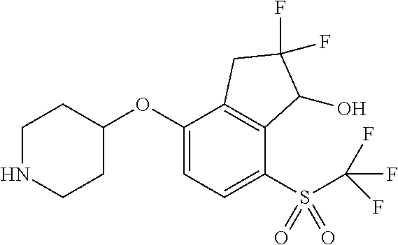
C1(OC2CCNCC2)=CC=C(S(C(F)(F)F)(=O)=O)C2=C1CC(F)(F)C2O
